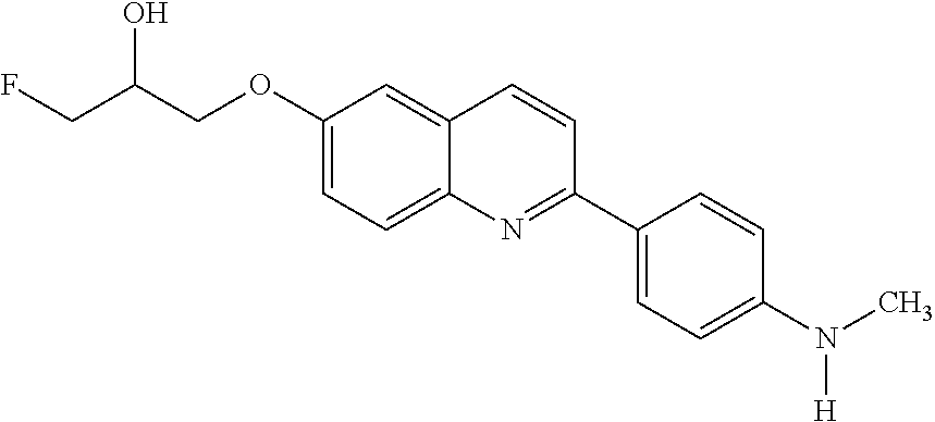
C1(OCC(CF)O)=CC=C2C(=C1)C=CC(C1=CC=C(N(C)[H])C=C1)=N2
